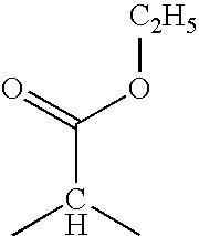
[C2H5]OC(C(C)C)=O
